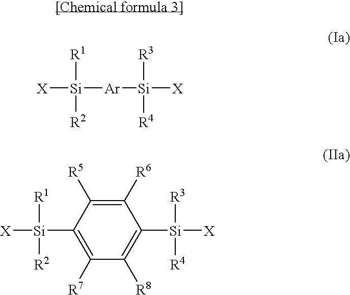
[X][Si]([Ar][Si]([R3])([R4])[X])([R2])[R1].[X][Si]([R2])([R1])C1=C([R7])C([R8])=C([Si]([R3])([R4])[X])C([R6])=C1[R5]
